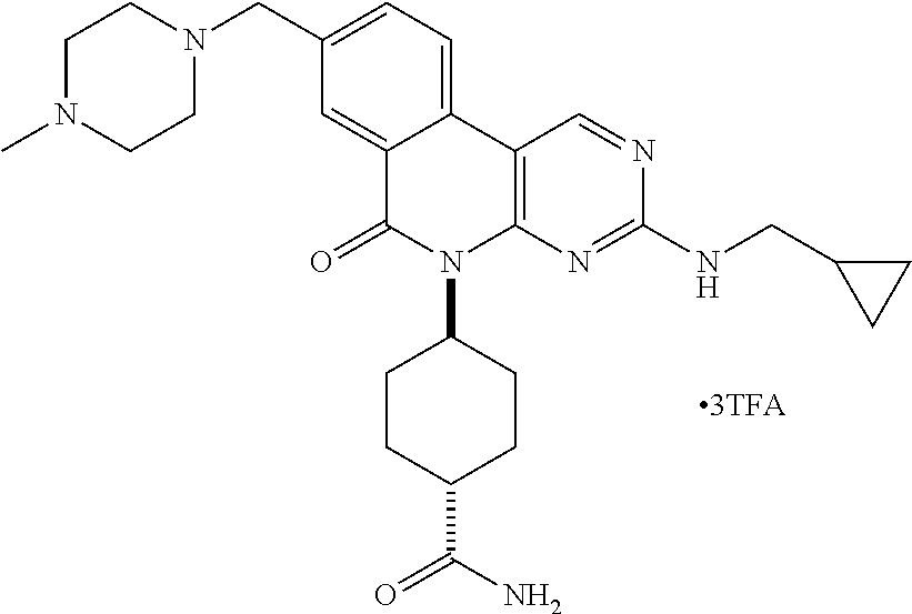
CN1CCN(CC2=CC=C3C(=C2)C(=O)N(C2CCC(C(N)=O)CC2)C2=C3C=NC(NCC3CC3)=N2)CC1
